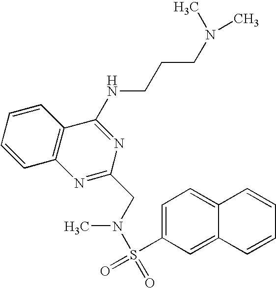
C1=CC2=C(C=C1)C(NCCCN(C)C)=NC(CN(S(=O)(=O)C1=CC=C3C(=C1)C=CC=C3)C)=N2
